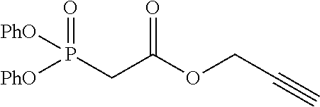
[PhO]P([PhO])(CC(OCC#C)=O)=O
